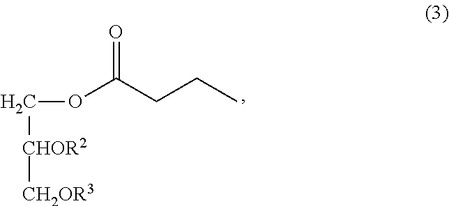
O=C(CCC)OC[CHOR2][CH2OR3]
